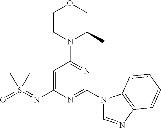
C1=C(N=S(=O)(C)C)N=C(N2C=NC3=C2C=CC=C3)N=C1N1C(C)COCC1
